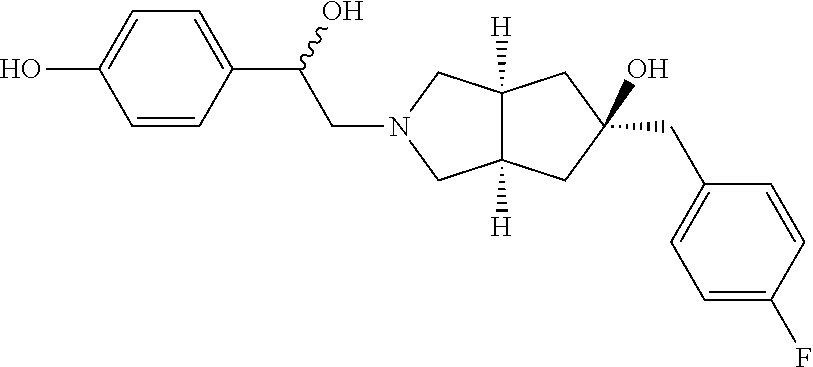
C12([H])C([H])(CN(CC(C3=CC=C(O)C=C3)O)C1)CC(CC1=CC=C(F)C=C1)(O)C2
